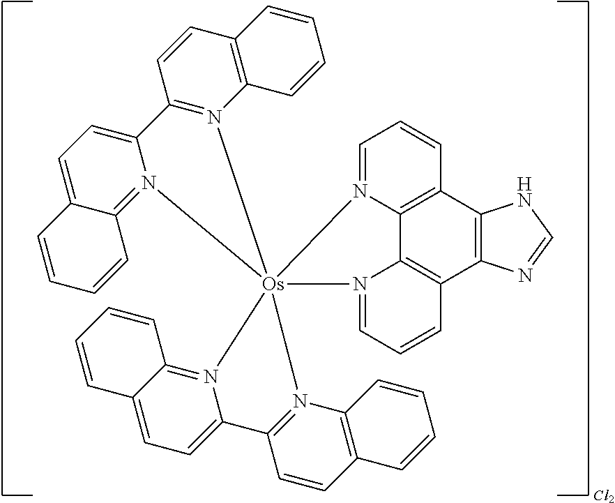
C1=N2C3=C(C=C1)C1=C(C4=C3N(=CC=C4)[Os]234(N2=C(C=CC5=C2C=CC=C5)C2=CC=C5C(=N23)C=CC=C5)N2=C3C(=CC=C2C2=N4C4=C(C=C2)C=CC=C4)C=CC=C3)N=CN1
